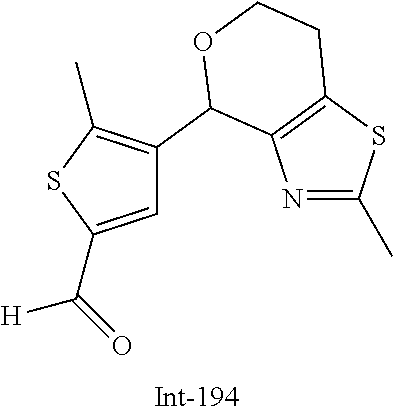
C1=C(C(=O)[H])SC(C)=C1C1C2=C(SC(C)=N2)CCO1
